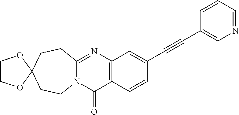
N12C(=NC3=C(C1=O)C=CC(C#CC1=CN=CC=C1)=C3)CCC1(CC2)OCCO1
